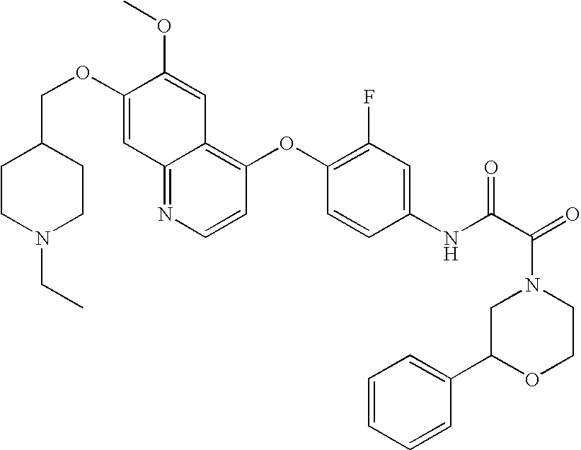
C(OC1=CC2=NC=CC(OC3=C(F)C=C(NC(C(=O)N4CC(C5=CC=CC=C5)OCC4)=O)C=C3)=C2C=C1OC)C1CCN(CC)CC1
